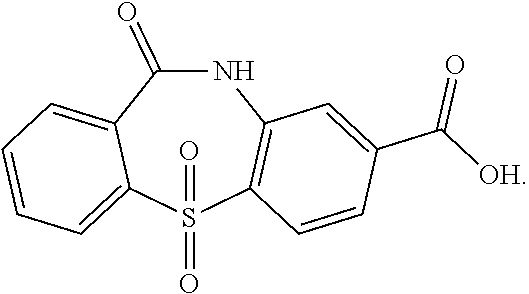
N1C(=O)C2=CC=CC=C2S(=O)(=O)C2=C1C=C(C([OH])=O)C=C2
